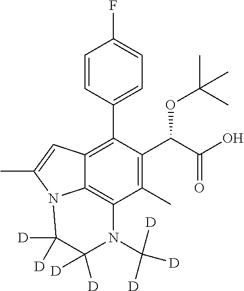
C1=CC(C2=C3C4=C(C(C)=C2C(C(=O)O)OC(C)(C)C)N(C([D])([D])[D])C([D])([D])C([D])([D])N4C(C)=C3)=CC=C1F
